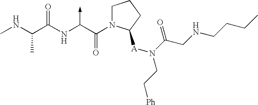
C(NC)(C(NC(C(N1CCCC1[A]N(C(=O)CNCCCC)CC[Ph])=O)->C)=O)C
